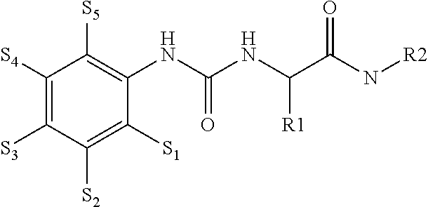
C1([S4])=C([S3])C([S2])=C([S1])C(NC(=O)NC([R1])C(N[R2])=O)=C1[S5]
